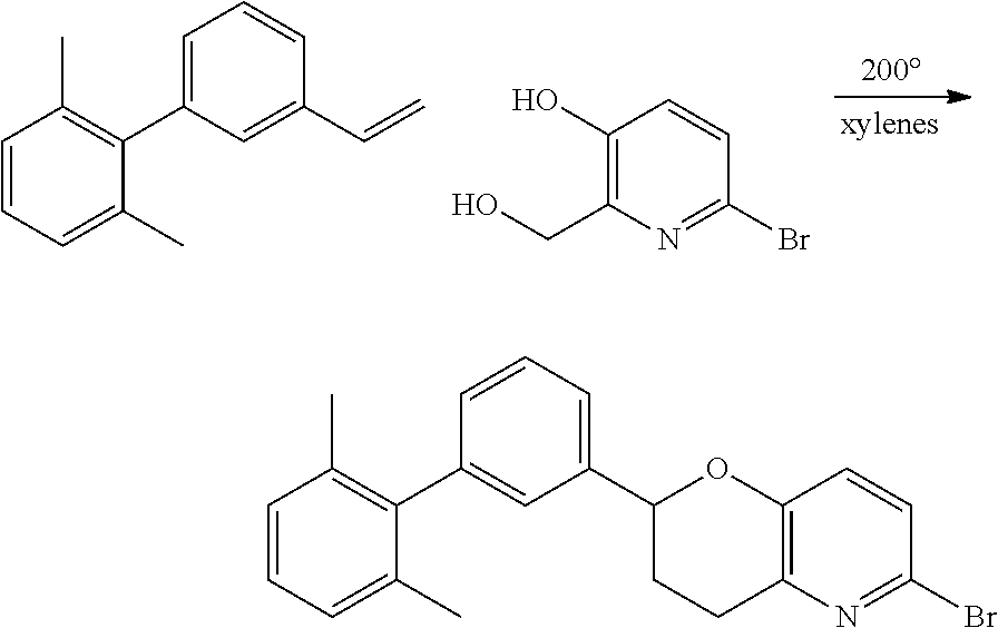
C1=CC=C(C)C(C2=CC=CC(C=C)=C2)=C1C.C1(O)=C(CO)N=C(Br)C=C1.C1=CC=C(C)C(C2=CC(C3CCC4=C(O3)C=CC(Br)=N4)=CC=C2)=C1C
